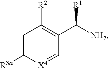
C1=C([R3a])[X4]=CC(C([NH2])[R1])=C1[R2]
